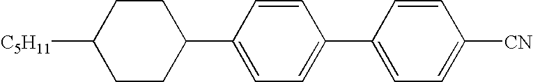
C1(C2=CC=C(C3=CC=C([CN])C=C3)C=C2)CCC([C5H11])CC1
